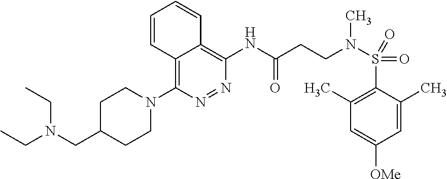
CCN(CC)CC1CCN(C2=C3C(=C(NC(=O)CCN(S(C4=C(C)C=C([OMe])C=C4C)(=O)=O)C)N=N2)C=CC=C3)CC1
